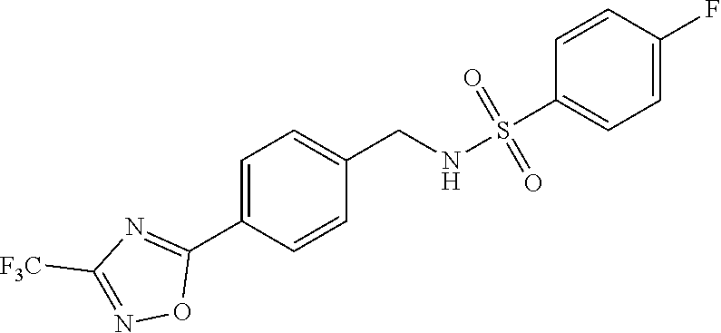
S(=O)(C1=CC=C(F)C=C1)(=O)NCC1=CC=C(C2=NC([F3C])=NO2)C=C1
